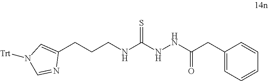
[Trt]N1C=NC(CCCNC(NNC(CC2=CC=CC=C2)=O)=S)=C1
